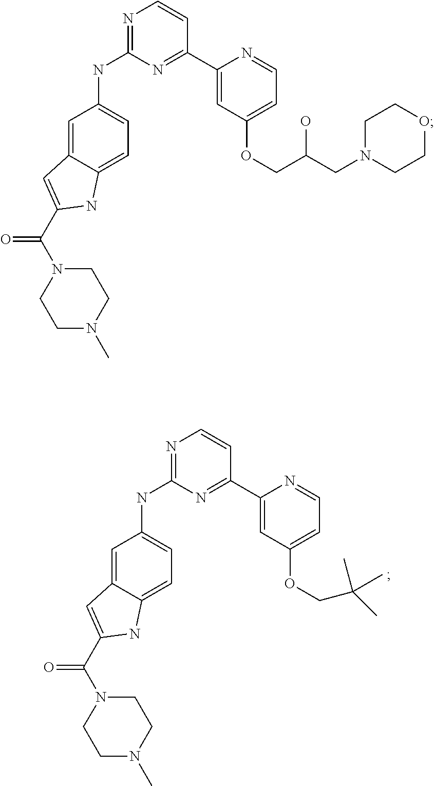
C1=C2C(=CC(NC3=NC=CC(C4=CC(OCC(O)CN5CCOCC5)=CC=N4)=N3)=C1)C=C(C(=O)N1CCN(C)CC1)N2.C1=C2C(=CC(NC3=NC=CC(C4=CC(OCC(C)(C)C)=CC=N4)=N3)=C1)C=C(C(=O)N1CCN(C)CC1)N2
